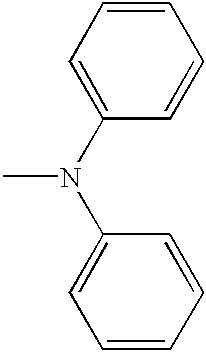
CN(C1=CC=CC=C1)C1=CC=CC=C1
